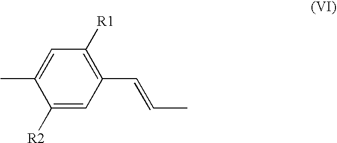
C1([R1])=C(C=CC)C=C([R2])C(C)=C1
